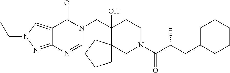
C(C1(O)CCN(C(C(CC2CCCCC2)C)=O)CC12CCCC2)N1C(=O)C2=CN(CC)N=C2N=C1
